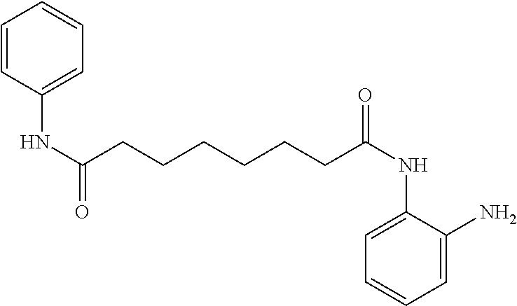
C1=CC(NC(CCCCCCC(=O)NC2=CC=CC=C2N)=O)=CC=C1
